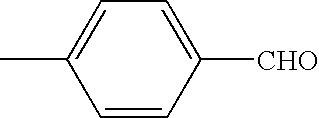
C1=C([CHO])C=CC(C)=C1
